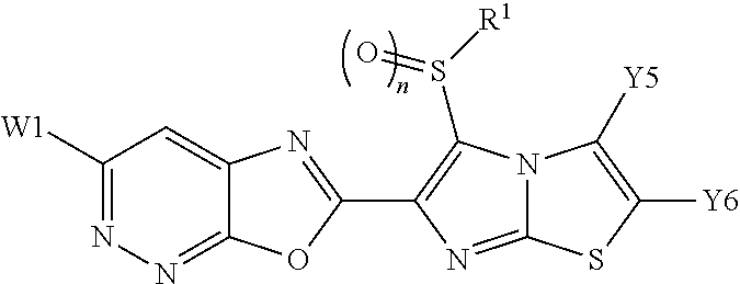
C1([W1])=NN=C2C(=C1)N=C(C1=C(S([R1])=O)N3C(=N1)SC([Y6])=C3[Y5])O2
